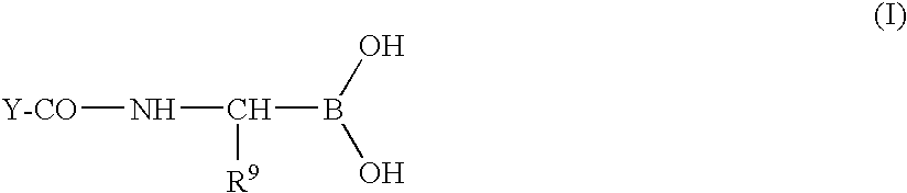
[Y-CO]NC([R9])B(O)O
